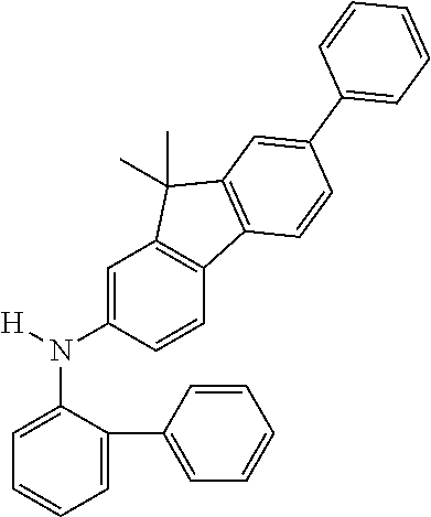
N(C1=CC=CC=C1C1=CC=CC=C1)(C1=CC2=C(C=C1)C1=C(C2(C)C)C=C(C2=CC=CC=C2)C=C1)[H]
